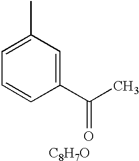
C1(C)=CC=CC(C(C)=O)=C1.[C8H7O]
